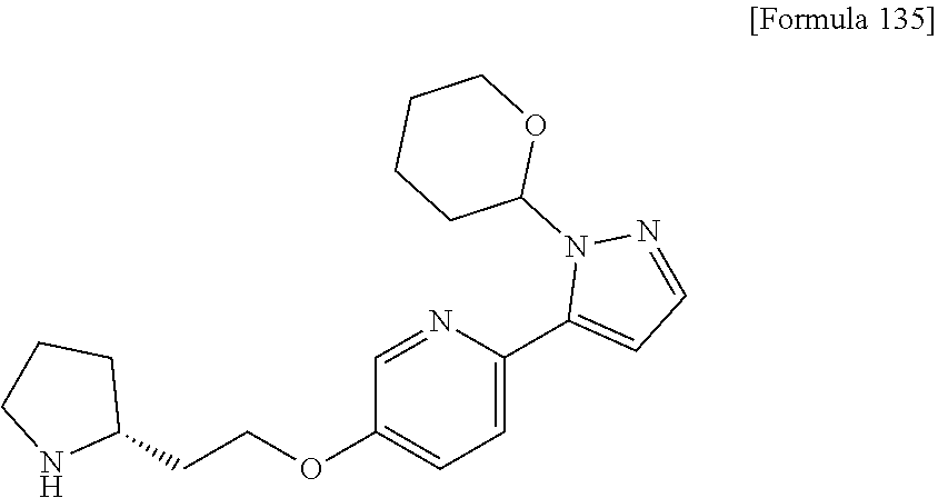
C1=NC(C2=CC=NN2C2OCCCC2)=CC=C1OCCC1CCCN1
